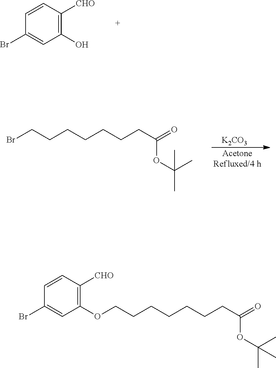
C1(O)=C([CHO])C=CC(Br)=C1.[K2CO3].[AcetoneRefluxed/4 h].BrCCCCCCCC(=O)OC(C)(C)C.O(CCCCCCCC(=O)OC(C)(C)C)C1=C([CHO])C=CC(Br)=C1
